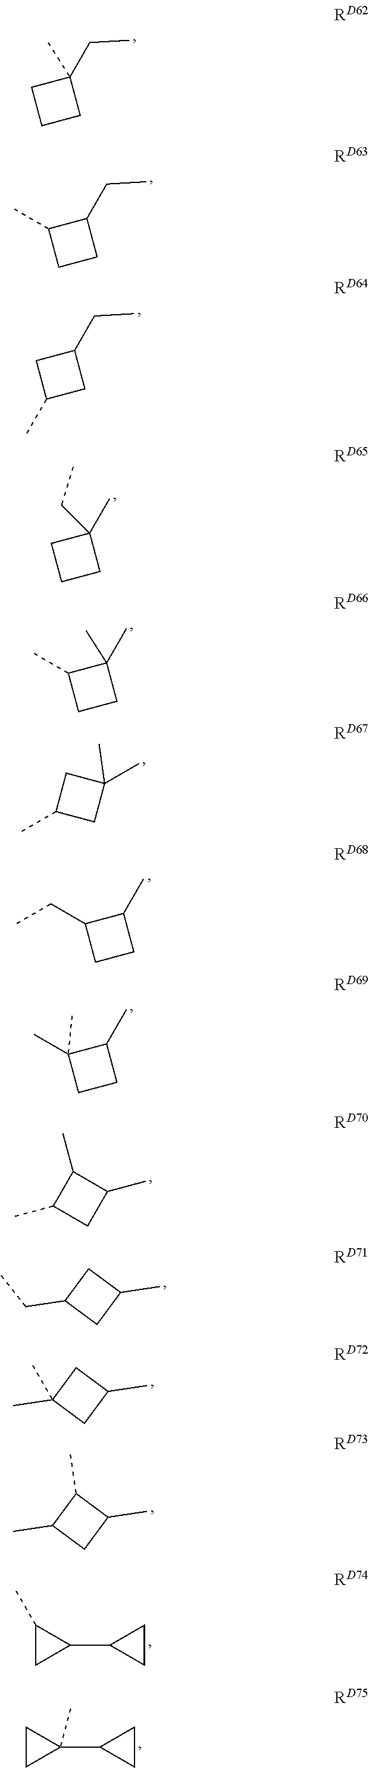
C1CC(CC)(C)C1.C1CC(CC)C1C.C1(C)CC(CC)C1.C1CC(C)(CC)C1.C1CC(C)(C)C1C.C1(C)CC(C)(C)C1.CCC1CCC1C.CC1(C)CCC1C.C1(C)CC(C)C1C.C1C(C)CC1CC.C1C(C)CC1(C)C.C1C(C)C(C)C1C.C1(C)CC1C1CC1.C1CC1(C1CC1)C
